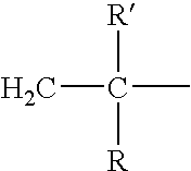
C(C)(C)([R])[R]
